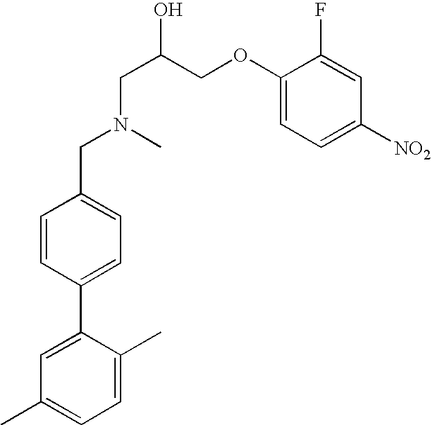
C1=C(C2=CC=C(CN(C)CC(COC3=CC=C([NO2])C=C3F)O)C=C2)C(C)=CC=C1C
